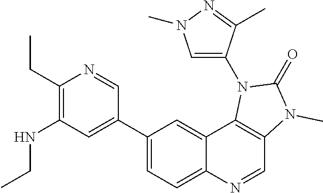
N(C1=C(CC)N=CC(C2=CC=C3C(=C2)C2=C(C=N3)N(C)C(=O)N2C2=CN(C)N=C2C)=C1)CC
